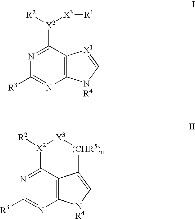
C1([R3])=NC2=C(C([X2]([R2])[X3][R1])=N1)[X1]=C[NR4]2.C1([R3])=NC2=C3C(=N1)[X2]([R2])[X3][(CHR5)n]C3=C[NR4]2
